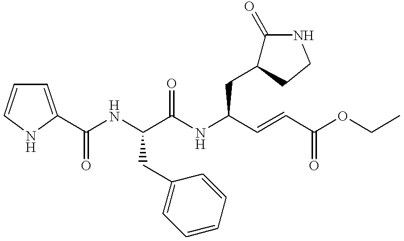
C1(C(NC(C(NC(C=CC(OCC)=O)CC2C(=O)NCC2)=O)CC2=CC=CC=C2)=O)=CC=CN1
